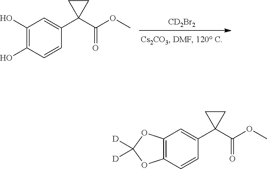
[CD2Br2].C1(O)=C(O)C=CC(C2(C(=O)OC)CC2)=C1.C12=C(C=CC(C3(C(=O)OC)CC3)=C1)OC([D])([D])O2
